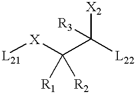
[L21][X]C(C([L22])([X2])[R3])([R1])[R2]
